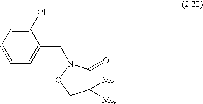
C1=CC=C(CN2C(=O)C([Me])([Me])CO2)C(Cl)=C1
